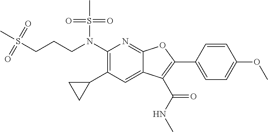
N(C1=C(C2CC2)C=C2C(=N1)OC(C1=CC=C(OC)C=C1)=C2C(NC)=O)(S(C)(=O)=O)CCCS(C)(=O)=O
